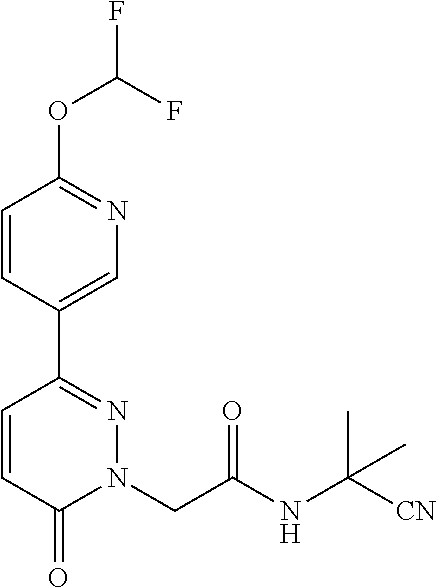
C1=CC(C2=NN(CC(NC([CN])(C)C)=O)C(=O)C=C2)=CN=C1OC(F)F
